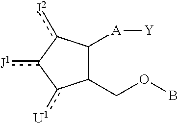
[J1]c1-c([U1])C(COB)C([A][Y])c-1[J2]
